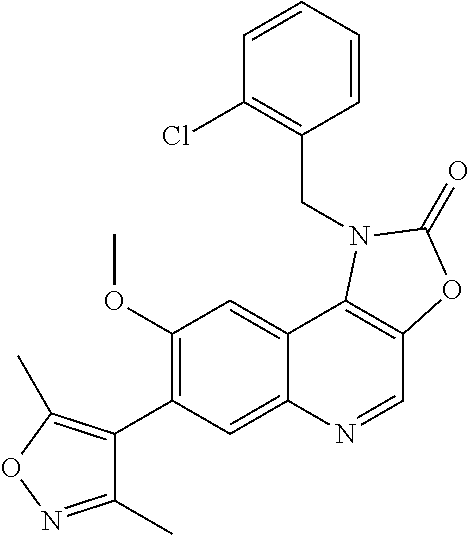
C1(OC)=C(C2=C(C)ON=C2C)C=C2C(=C1)C1=C(C=N2)OC(=O)N1CC1=C(Cl)C=CC=C1
